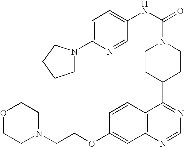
C1=C(N2CCCC2)N=CC(NC(=O)N2CCC(C3=NC=NC4=C3C=CC(OCCN3CCOCC3)=C4)CC2)=C1
